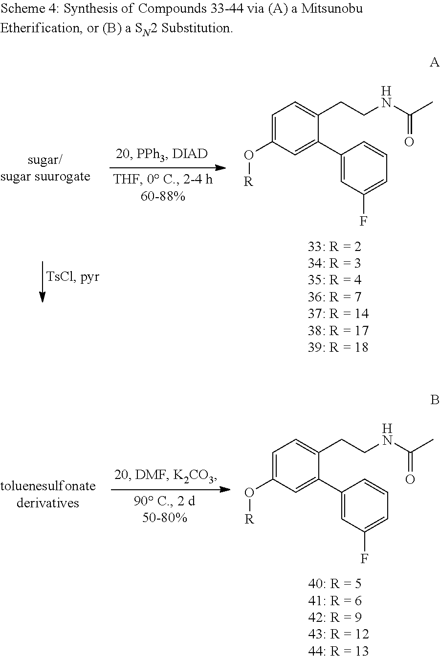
C1=C(O[R])C=C(C2=CC(F)=CC=C2)C(CCNC(C)=O)=C1.C1=C(O[R])C=C(C2=CC(F)=CC=C2)C(CCNC(C)=O)=C1
